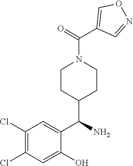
O1C=C(C(=O)N2CCC(C(C3=CC(Cl)=C(Cl)C=C3O)N)CC2)C=N1
